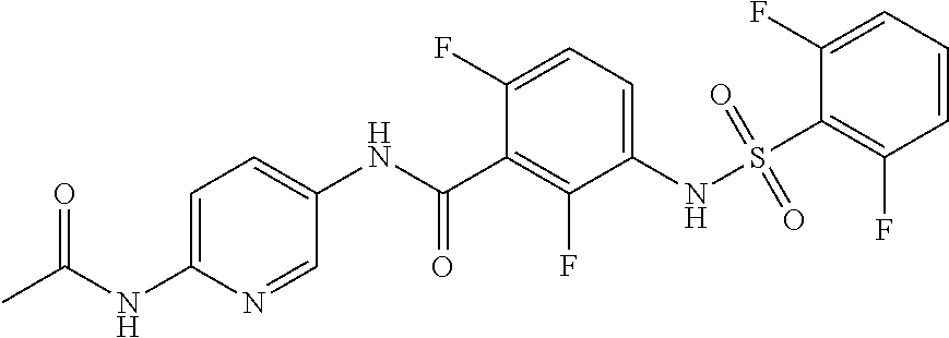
S(NC1=CC=C(F)C(C(NC2=CC=C(NC(C)=O)N=C2)=O)=C1F)(=O)(=O)C1=C(F)C=CC=C1F
